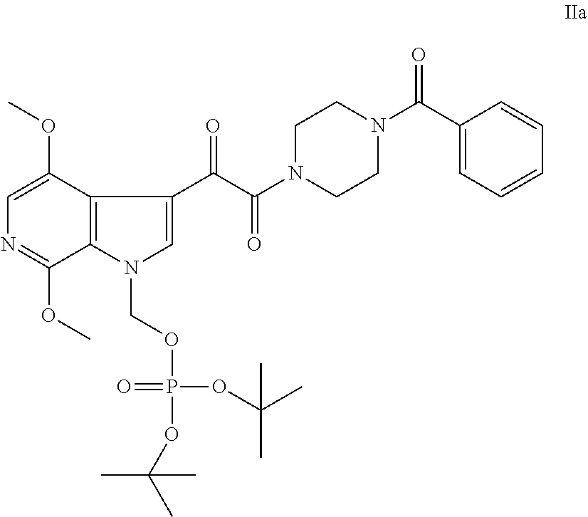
C1=C(OC)C2=C(C(OC)=N1)N(COP(=O)(OC(C)(C)C)OC(C)(C)C)C=C2C(C(N1CCN(C(=O)C2=CC=CC=C2)CC1)=O)=O
